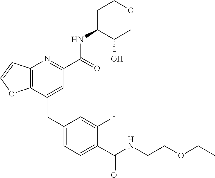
C12=C(C=CO1)N=C(C(NC1C(O)COCC1)=O)C=C2CC1=CC=C(C(=O)NCCOCC)C(F)=C1
